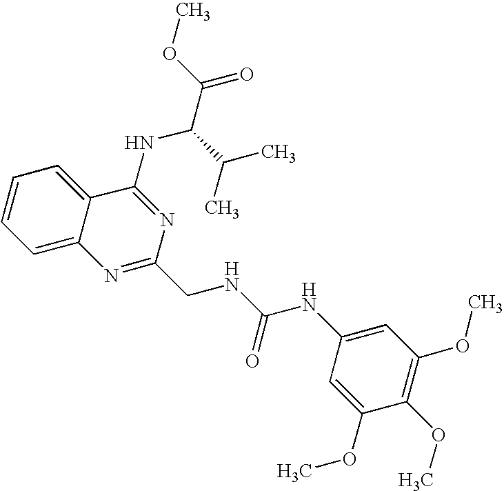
C12=CC=CC=C1C(NC(C(=O)OC)C(C)C)=NC(CNC(NC1=CC(OC)=C(OC)C(OC)=C1)=O)=N2
